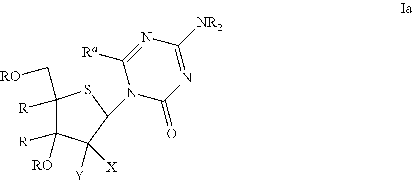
C1([R])(C[RO])C([R])([RO])C([Y])([X])C(N2C(=O)N=C([NR2])N=C2[Ra])S1
